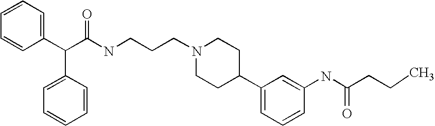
C(C(C1=CC=CC=C1)C1=CC=CC=C1)(NCCCN1CCC(C2=CC=CC(NC(CCC)=O)=C2)CC1)=O
